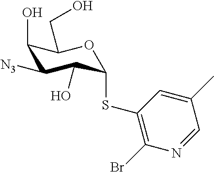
C1(O)C([N3])C(O)C(SC2=C(Br)N=CC(C)=C2)OC1CO
